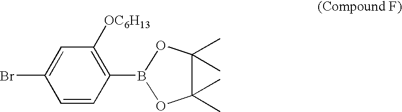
C1=CC(B2OC(C)(C)C(C)(C)O2)=C([OC6H13])C=C1Br
